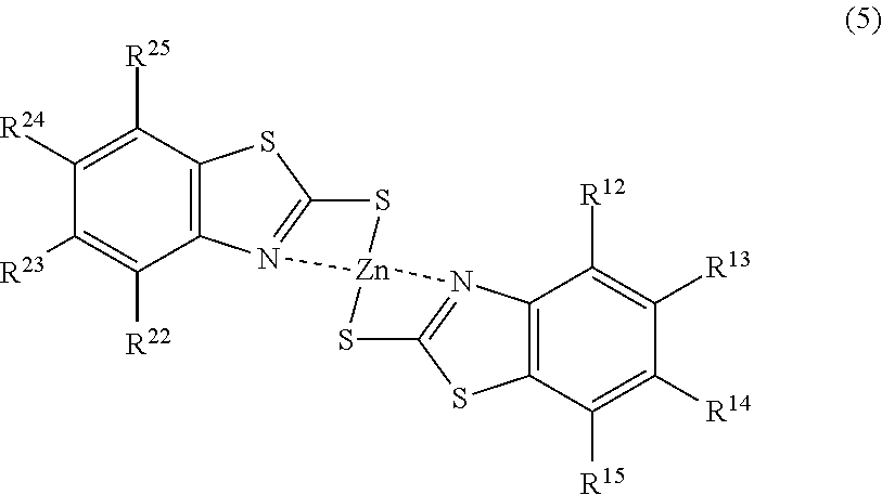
C1([R24])=C([R25])C2=C(C([R22])=C1[R23])N1=C(S2)S[Zn]12SC1=N2C2=C(S1)C([R15])=C([R14])C([R13])=C2[R12]
